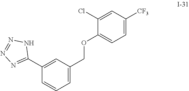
C1(C2=NN=NN2)=CC(COC2=CC=C([CF3])C=C2Cl)=CC=C1
